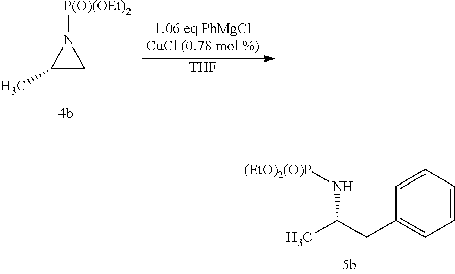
CC(CC1=CC=CC=C1)N[(EtO)2(O)P].C1(C)CN1[P(O)(OEt)2].[THF]
